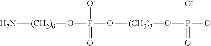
N[(CH2)6]OP(O[(CH2)3]OP(O)(=O)[O-])([O-])=O
